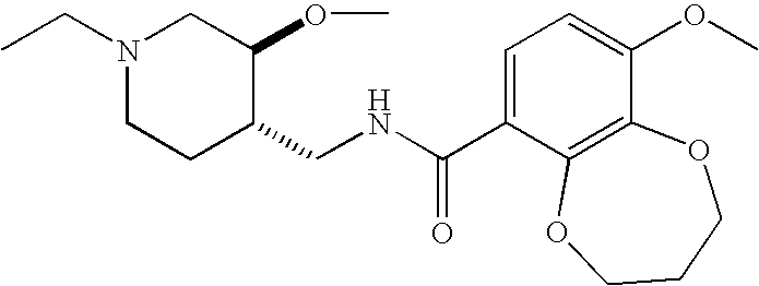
CCN1CCC(CNC(C2=CC=C(OC)C3=C2OCCCO3)=O)C(OC)C1
